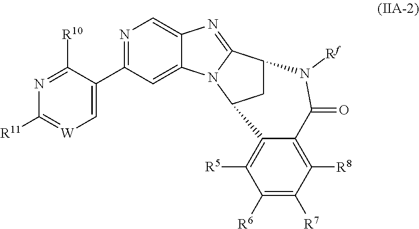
C1(C2=NC=C3C(=C2)N2C(=N3)C3CC2C2=C([R5])C([R6])=C([R7])C([R8])=C2C(=O)N3[Rf])=C[W]=C([R11])N=C1[R10]
